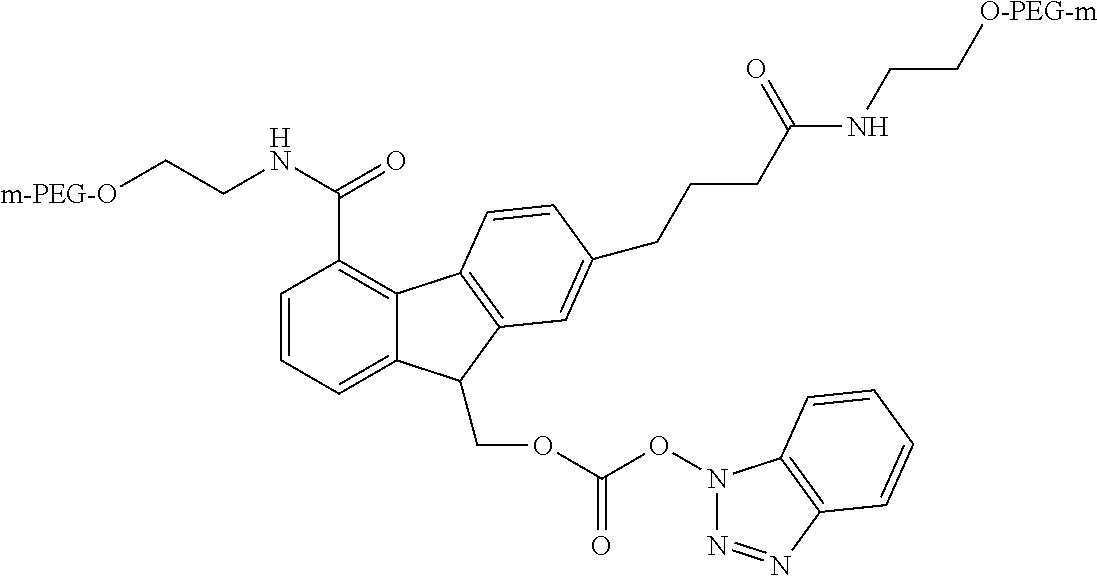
[m-PEG-O]CCNC(=O)C1=C2C(=CC=C1)C(COC(ON1N=NC3=C1C=CC=C3)=O)C1=C2C=CC(CCCC(NCC[O-PEG-m])=O)=C1
